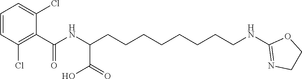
C1=CC(Cl)=C(C(NC(CCCCCCCCNC2=NCCO2)C(=O)O)=O)C(Cl)=C1
